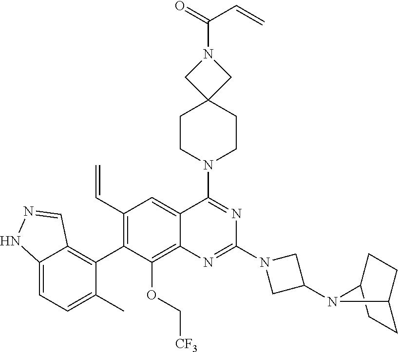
C12=CC=C(C)C(C3=C(C=C)C=C4C(=C3OC[CF3])N=C(N3CC(N5C6CCC5CC6)C3)N=C4N3CCC4(CC3)CN(C(C=C)=O)C4)=C1C=NN2
